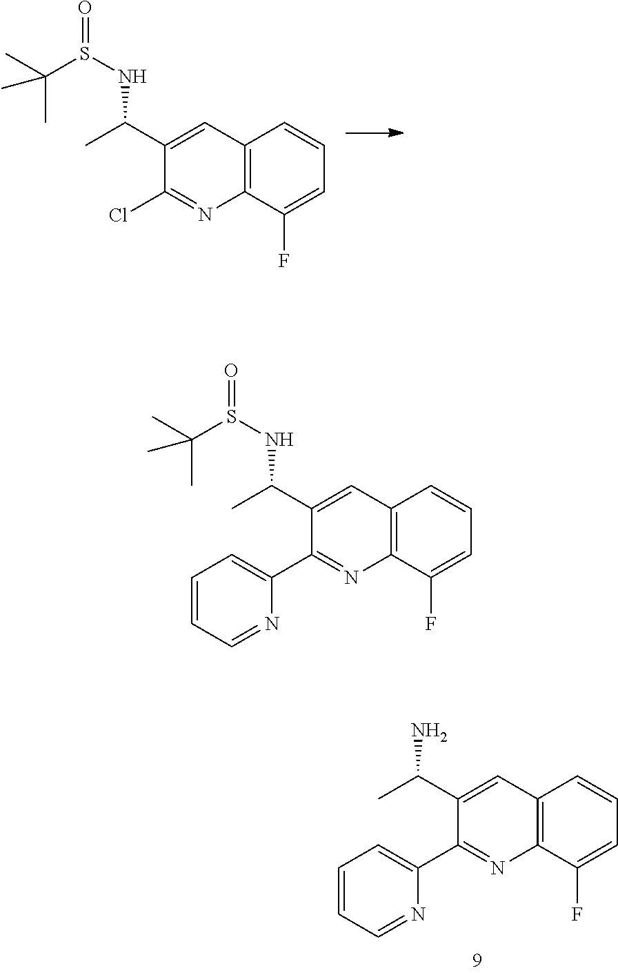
N1=CC=CC=C1C1=NC2=C(C=C1C(C)NS(=O)C(C)(C)C)C=CC=C2F.ClC1=NC2=C(C=C1C(C)NS(=O)C(C)(C)C)C=CC=C2F.N1=CC=CC=C1C1=NC2=C(C=C1C(C)N)C=CC=C2F
